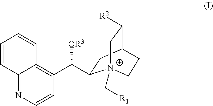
C1=CC2=NC=CC(C([OR3])C3CC4C([R2])C[N+]3(C[R1])CC4)=C2C=C1
